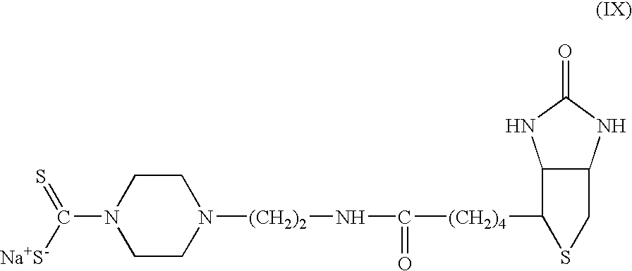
C(N1CCN([(CH2)2]NC([(CH2)4]C2C3C(NC(=O)N3)CS2)=O)CC1)([Na+S-])=S
